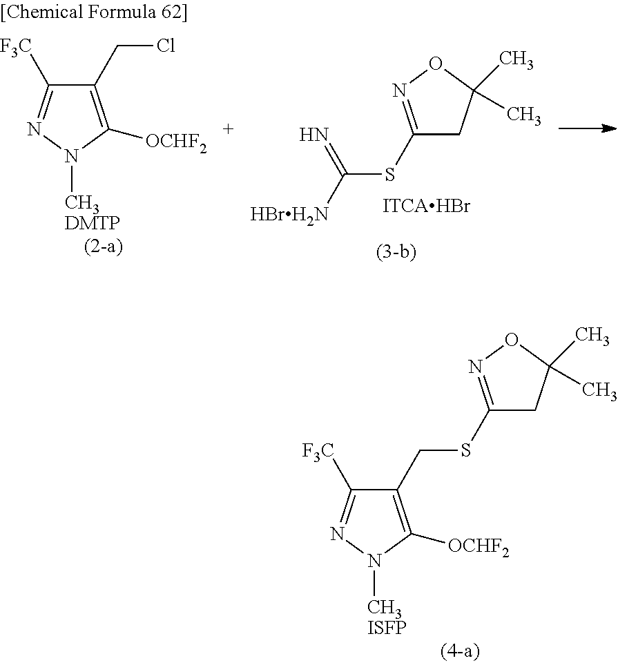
C1(CSC2=NOC(C)(C)C2)=C([OCHF2])N([CH3ISFP])N=C1[F3C].C1(SC([HBrH2N])=N)=NOC(C)(C)C1.C1(CCl)=C([OCHF2])N([CH3DMTP])N=C1[F3C]
